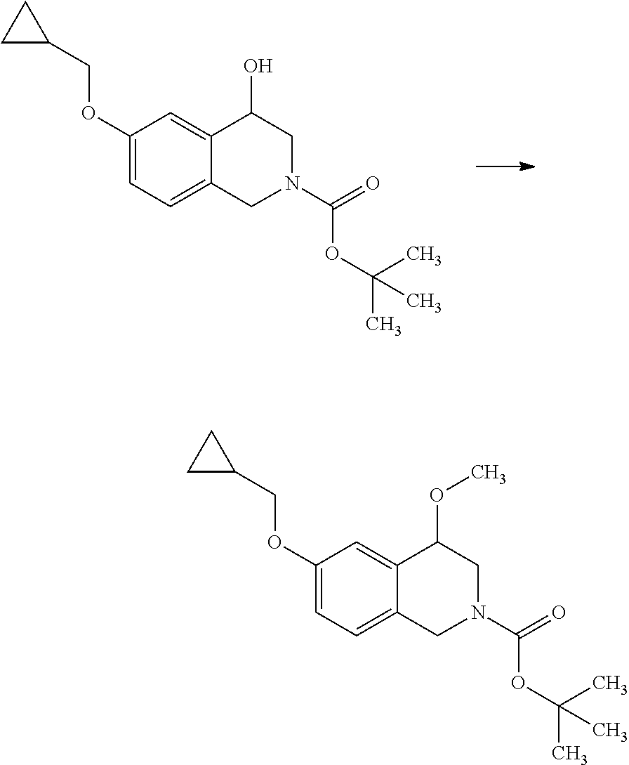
C1(COC2=CC=C3C(=C2)C(O)CN(C(=O)OC(C)(C)C)C3)CC1.C1(COC2=CC=C3C(=C2)C(OC)CN(C(=O)OC(C)(C)C)C3)CC1
